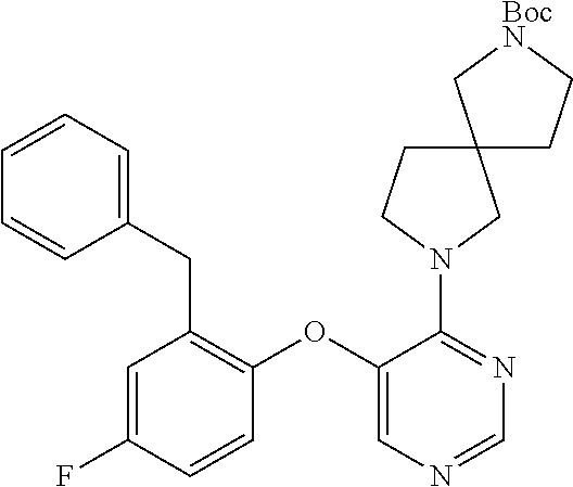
N1=C(N2CC3(CC2)C[BocN]CC3)C(OC2=C(CC3=CC=CC=C3)C=C(F)C=C2)=CN=C1
